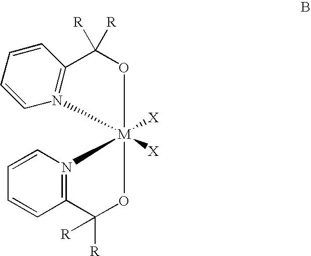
N12=C(C=CC=C1)C([R])([R])O[M]21([X])([X])OC([R])([R])C2=N1C=CC=C2
